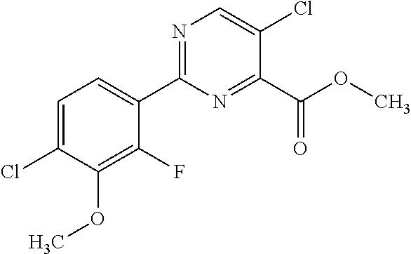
C1(F)=C(OC)C(Cl)=CC=C1C1=NC=C(Cl)C(C(OC)=O)=N1
